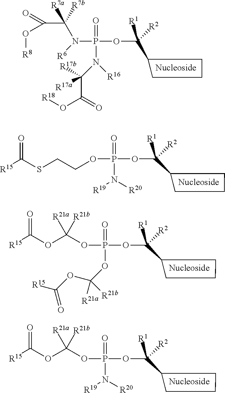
O(C([R2])([R1])C1CCC1)P(=O)(N(C(C(=O)O[R8])([R7a])[R7b])[R6])N([R16])C(C(O[R18])=O)([R17b])[R17a].[R15]C(SCCOP(N([R19])[R20])(=O)OC([R1])([R2])C1CCC1)=O.O(P(=O)(OC(OC([R15])=O)([R21a])[R21b])OC(OC([R15])=O)([R21a])[R21b])C([R1])([R2])C1CCC1.O(P(=O)(OC(OC([R15])=O)([R21a])[R21b])N([R20])[R19])C([R1])([R2])C1CCC1
